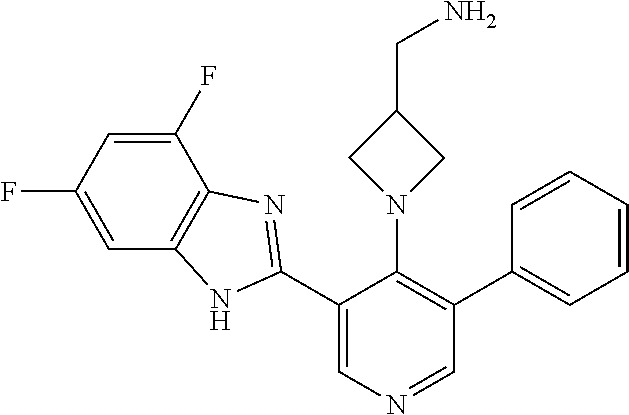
C1(C2=NC3=C(N2)C=C(F)C=C3F)=CN=CC(C2=CC=CC=C2)=C1N1CC(CN)C1
